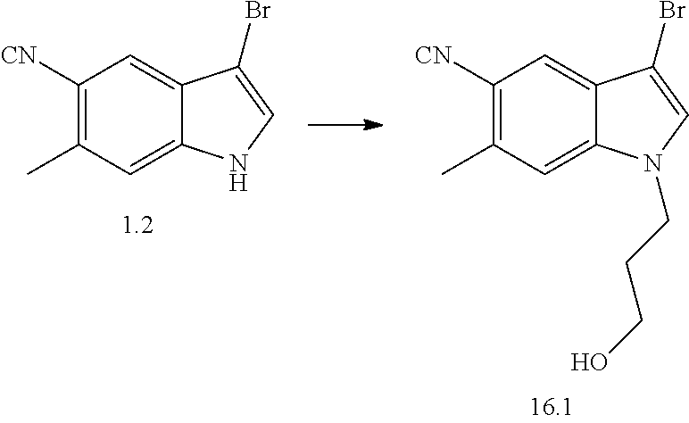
C1([CN])=C(C)C=C2C(=C1)C(Br)=CN2CCCO.C1([CN])=C(C)C=C2C(=C1)C(Br)=CN2
